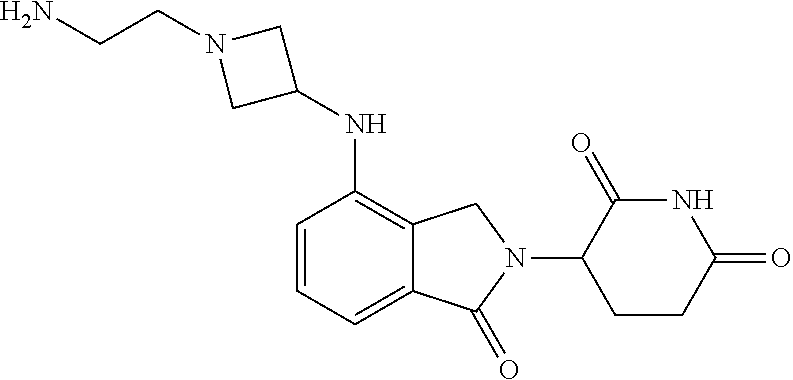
N1C(=O)C(N2CC3=C(NC4CN(CCN)C4)C=CC=C3C2=O)CCC1=O
